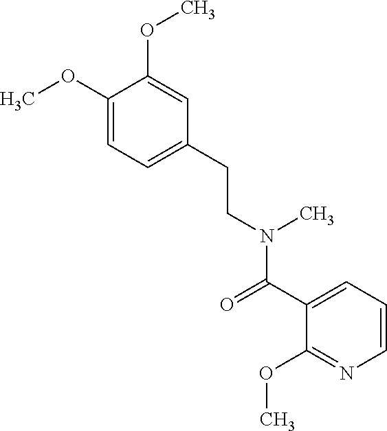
C1=C(CCN(C(C2=CC=CN=C2OC)=O)C)C=C(OC)C(OC)=C1
